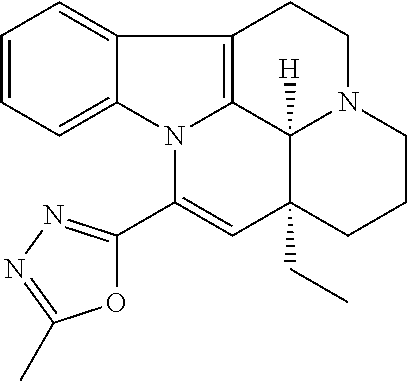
C1=CC=C2C(=C1)C1=C3N2C(C2=NN=C(C)O2)=CC2(CC)C3([H])N(CC1)CCC2
